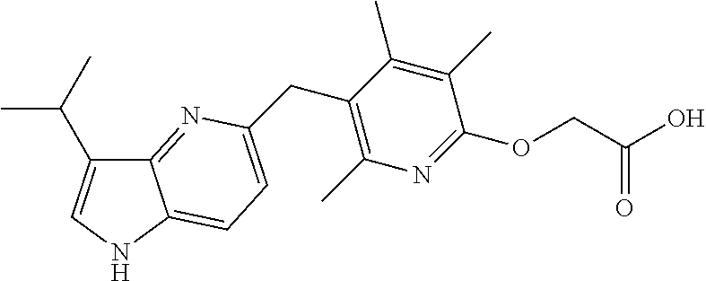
C12=NC(CC3=C(C)N=C(OCC(O)=O)C(C)=C3C)=CC=C1NC=C2C(C)C
